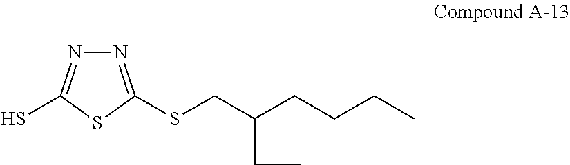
N1=C(SCC(CCCC)CC)SC(S)=N1
